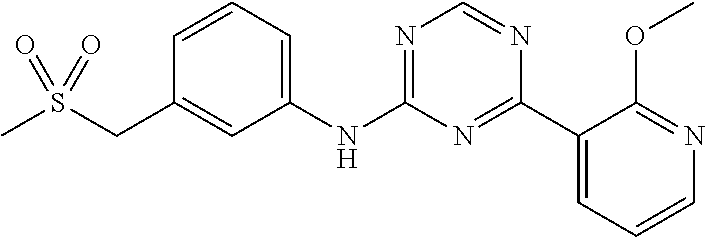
C1=CC=C(NC2=NC=NC(C3=CC=CN=C3OC)=N2)C=C1CS(C)(=O)=O
